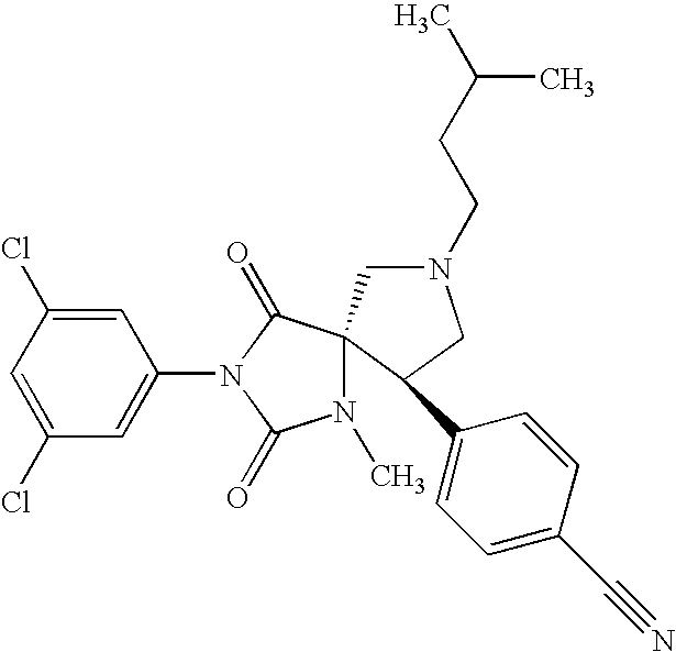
C1(Cl)=CC(Cl)=CC(N2C(=O)N(C)C3(C2=O)CN(CCC(C)C)CC3C2=CC=C(C#N)C=C2)=C1
